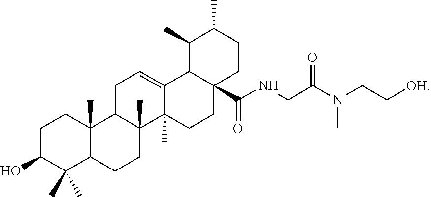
C1C(O)C(C)(C)C2C(C)(C1)C1C(C)(CC2)C2(C)C(=CC1)C1C(C(NCC(N(CC[OH])C)=O)=O)(CC2)CCC(C)C1C
